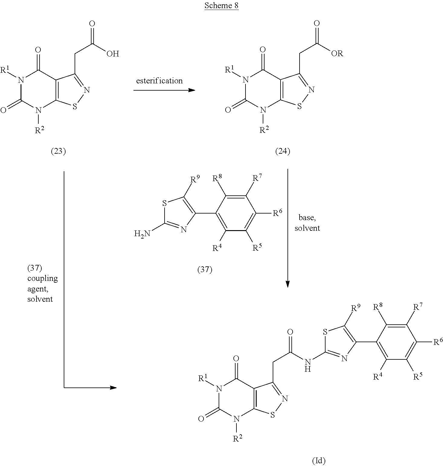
N1([R1])C(=O)N([R2])C2=C(C1=O)C(CC(=O)[OR])=NS2.N1([R1])C(=O)N([R2])C2=C(C1=O)C(CC(=O)O)=NS2.C1([R6])=C([R5])C([R4])=C(C2=C([R9])SC(N)=N2)C([R8])=C1[R7].C1([R6])=C([R5])C([R4])=C(C2=C([R9])SC(NC(CC3=NSC4=C3C(=O)N([R1])C(=O)N4[R2])=O)=N2)C([R8])=C1[R7]
